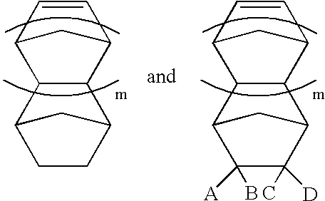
C1CC2C3C(C1C2)C1C=CC3C1.C1([A])(B)C([D])(C)C2C3C(C1C2)C1C=CC3C1
